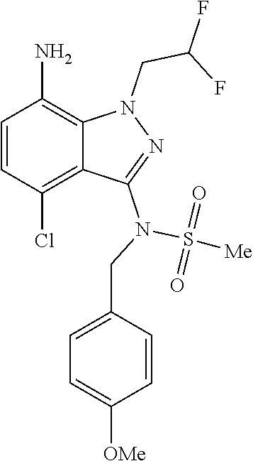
C1=CC(Cl)=C2C(=C1N)N(CC(F)F)N=C2N(CC1=CC=C([OMe])C=C1)S([Me])(=O)=O
